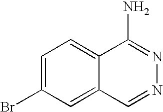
C1=C(Br)C=C2C(=C1)C(N)=NN=C2
